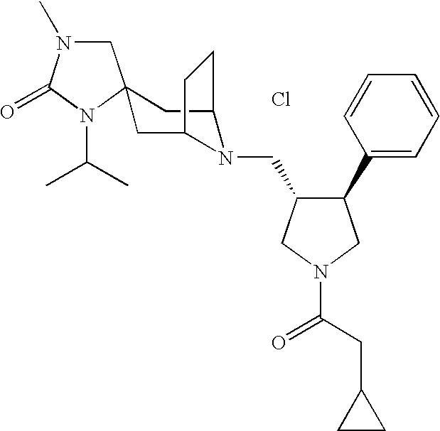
Cl.C1N(C)C(=O)N(C(C)C)C12CC1N(CC3C(C4=CC=CC=C4)CN(C(CC4CC4)=O)C3)C(C2)CC1
